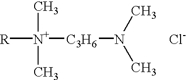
[R][N+]([C3H6]N(C)C)(C)C.[Cl-]
